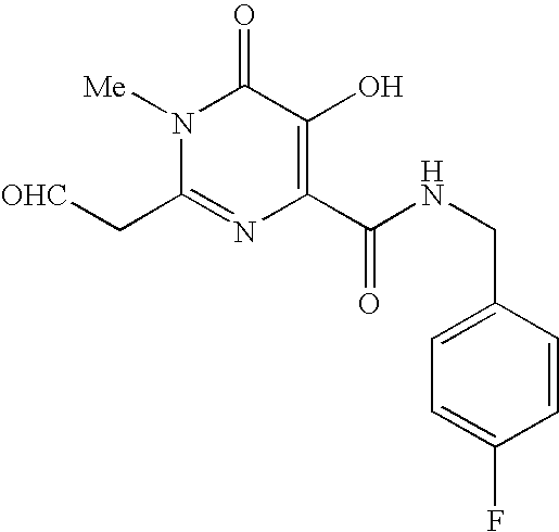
[OHC]CC1=NC(C(NCC2=CC=C(F)C=C2)=O)=C(O)C(=O)N1[Me]
